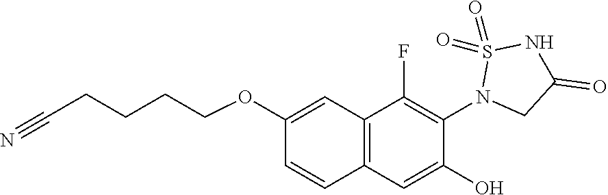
C12=C(C=C(O)C(N3CC(=O)NS3(=O)=O)=C1F)C=CC(OCCCCC#N)=C2
